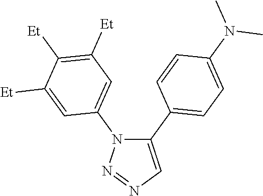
C1(C2=CC=C(N(C)C)C=C2)=CN=NN1C1=CC([Et])=C([Et])C([Et])=C1
